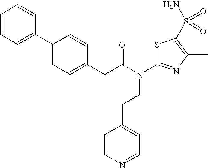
C1(N(C(CC2=CC=C(C3=CC=CC=C3)C=C2)=O)CCC2=CC=NC=C2)=NC(C)=C(S(N)(=O)=O)S1
